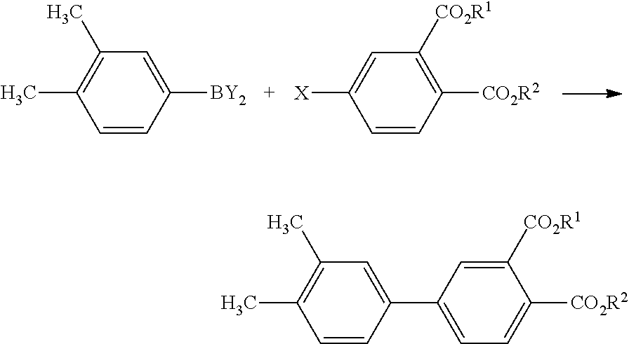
C1=C([BY2])C=CC(C)=C1C.C1=CC([CO2R2])=C([CO2R1])C=C1[X].C1=C(C2=CC(C)=C(C)C=C2)C=C([CO2R1])C([CO2R2])=C1
